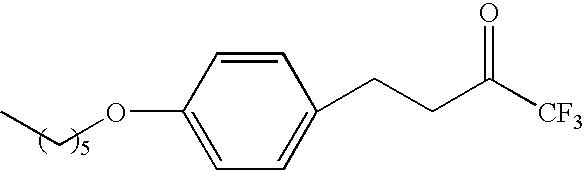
C1=CC(OCC)=CC=C1CCC([CF3])=O
